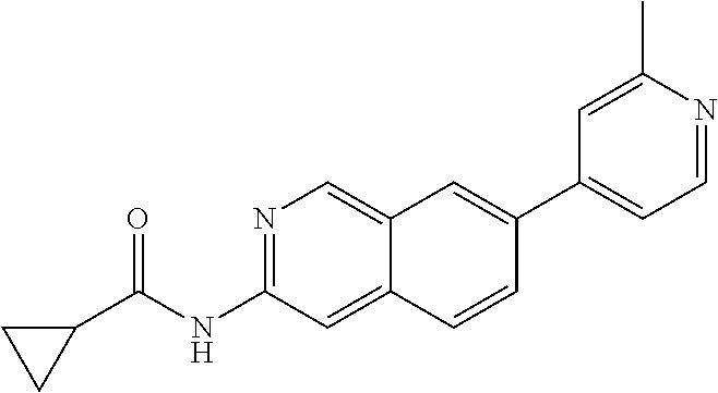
N1=C(NC(=O)C2CC2)C=C2C(=C1)C=C(C1=CC=NC(C)=C1)C=C2
